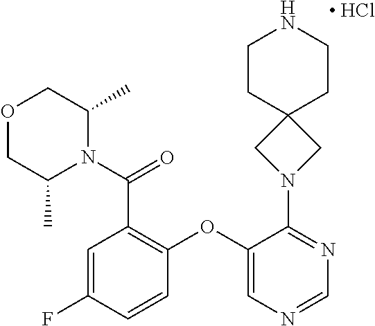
C1=C(F)C=CC(OC2=CN=CN=C2N2CC3(C2)CCNCC3)=C1C(N1C(C)COCC1C)=O.[ HCl]
